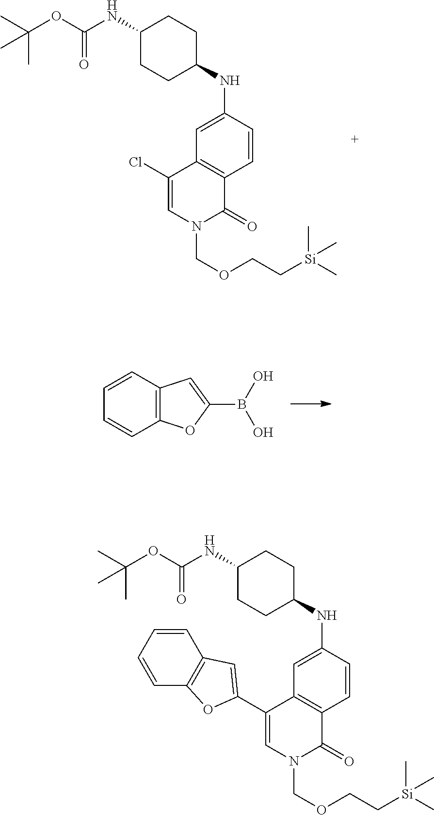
C1(NC(OC(C)(C)C)=O)CCC(NC2=CC3=C(C=C2)C(=O)N(COCC[Si](C)(C)C)C=C3Cl)CC1.C12=C(C=CC=C1)C=C(B(O)O)O2.C1(NC(OC(C)(C)C)=O)CCC(NC2=CC3=C(C=C2)C(=O)N(COCC[Si](C)(C)C)C=C3C2=CC3=C(C=CC=C3)O2)CC1
